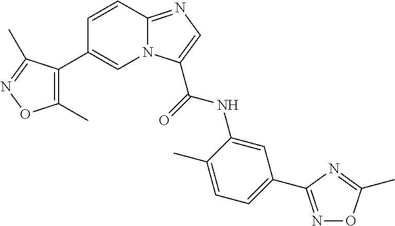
C1=CC2=NC=C(C(NC3=CC(C4=NOC(C)=N4)=CC=C3C)=O)N2C=C1C1=C(C)ON=C1C
